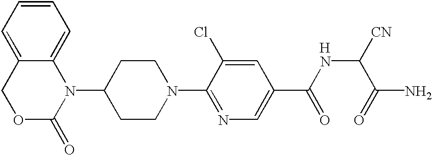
[H].C1(N2C3=CC=CC=C3COC2=O)CCN(C2=NC=C(C(NC([CN])C(N)=O)=O)C=C2Cl)CC1
